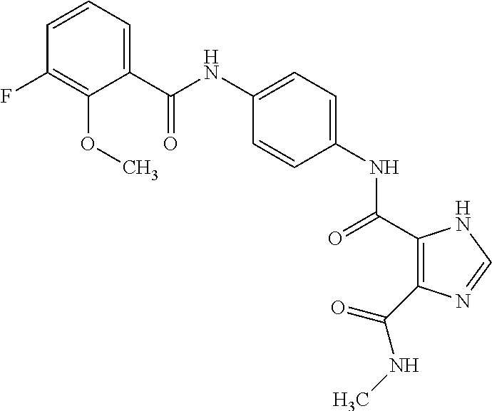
C(NC1=CC=C(NC(=O)C2=C(C(NC)=O)N=CN2)C=C1)(=O)C1=CC=CC(F)=C1OC
